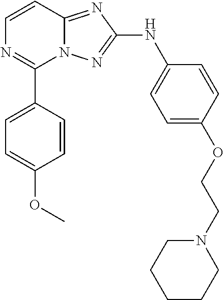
C1=CN=C(C2=CC=C(OC)C=C2)N2C1=NC(NC1=CC=C(OCCN3CCCCC3)C=C1)=N2
